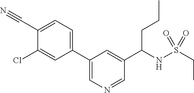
C1(C(NS(CC)(=O)=O)CCC)=CC(C2=CC=C(C#N)C(Cl)=C2)=CN=C1
